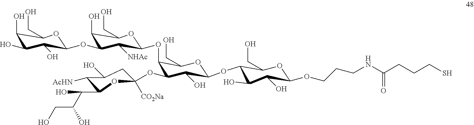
C1(O)C(O)C(O)C(OC2C(O)C(CO)OC(OC3C(OC4([CO2Na])CC(O)C([AcHN])C(C(C(CO)O)O)O4)C(O)C(OC4C(O)C(O)C(OCCCNC(CCCS)=O)OC4CO)OC3CO)C2[NHAc])OC1CO
